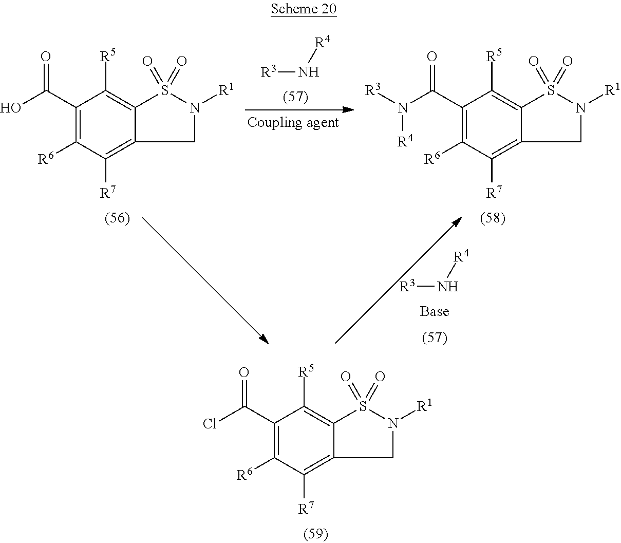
ClC(C1=C([R6])C([R7])=C2C(=C1[R5])S(=O)(=O)N([R1])C2)=O.[R4]N[R3].OC(C1=C([R6])C([R7])=C2C(=C1[R5])S(=O)(=O)N([R1])C2)=O.N(C(C1=C([R6])C([R7])=C2C(=C1[R5])S(=O)(=O)N([R1])C2)=O)([R3])[R4].[R4]N[R3]
